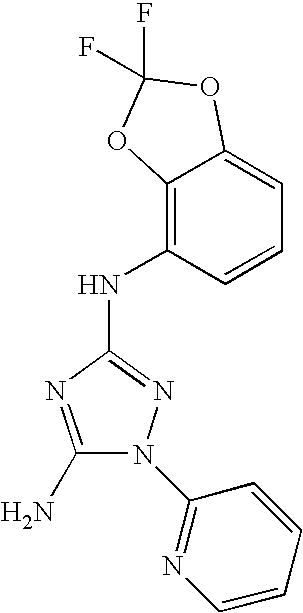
C1(N)=NC(NC2=C3C(=CC=C2)OC(F)(F)O3)=NN1C1=NC=CC=C1
